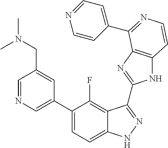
C1=C(C2=CC=C3C(=C2F)C(C2=NC4=C(N2)C=CN=C4C2=CC=NC=C2)=NN3)C=C(CN(C)C)C=N1
